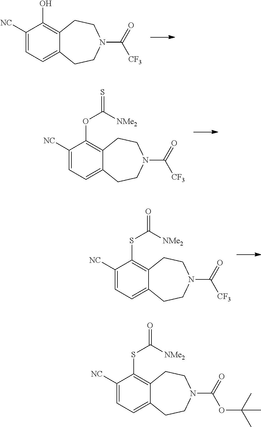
C1([NC])=CC=C2C(=C1O)CCN(C(=O)[CF3])CC2.C1([NC])=CC=C2C(=C1OC([NMe2])=S)CCN(C(=O)[CF3])CC2.C1([NC])=CC=C2C(=C1SC([NMe2])=O)CCN(C(=O)[CF3])CC2.C1([NC])=CC=C2C(=C1SC([NMe2])=O)CCN(C(=O)OC(C)(C)C)CC2
